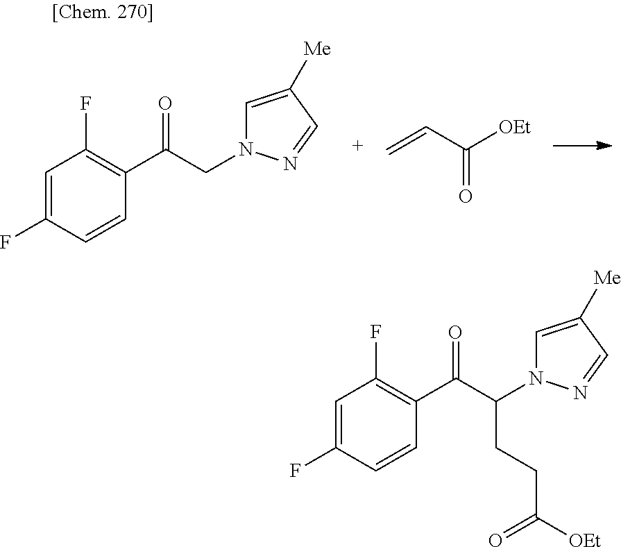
C1=C(F)C=CC(C(CN2C=C([Me])C=N2)=O)=C1F.C=CC([OEt])=O.C1=C(F)C=CC(C(C(N2C=C([Me])C=N2)CCC([OEt])=O)=O)=C1F
